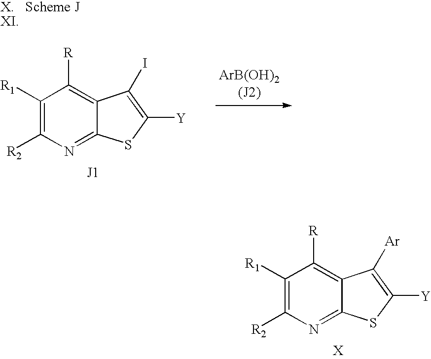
C1([R1])=C([R2])N=C2C(=C1[R])C(I)=C([Y])S2.C1([R1])=C([R2])N=C2C(=C1[R])C([Ar])=C([Y])S2
